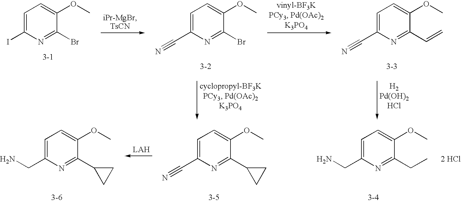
C1=C(I)N=C(Br)C(OC)=C1.C1=C(C#N)N=C(Br)C(OC)=C1.C1=C(C#N)N=C(C=C)C(OC)=C1.C1=C(CN)N=C(C2CC2)C(OC)=C1.C1=C(C#N)N=C(C2CC2)C(OC)=C1.C1=C(CN)N=C(CC)C(OC)=C1.[2 HCl]
